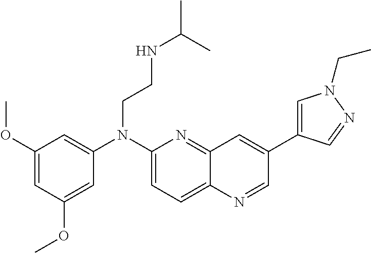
C1(OC)=CC(OC)=CC(N(C2=CC=C3C(=N2)C=C(C2=CN(CC)N=C2)C=N3)CCNC(C)C)=C1
